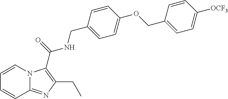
C1=CN2C(=NC(CC)=C2C(=O)NCC2=CC=C(OCC3=CC=C([OCF3])C=C3)C=C2)C=C1
